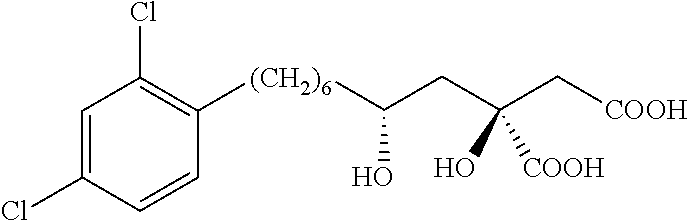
C1=CC(Cl)=CC(Cl)=C1[(CH2)6]C(CC(C[COOH])(O)[COOH])O
